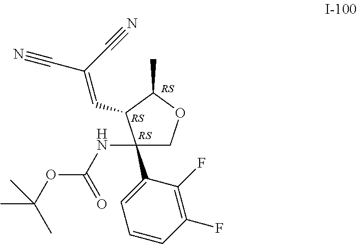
C1(C2=CC=CC(F)=C2F)(NC(OC(C)(C)C)=O)COC(C)C1C=C(C#N)C#N
